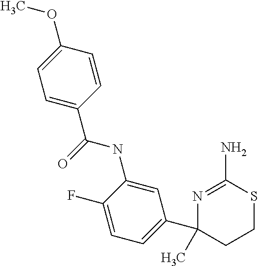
C1=C(C(NC2=CC(C3(C)CCSC(N)=N3)=CC=C2F)=O)C=CC(OC)=C1
